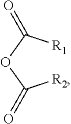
[R2]C(OC([R1])=O)=O
